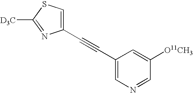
C1(C#CC2=CN=CC([O11CH3])=C2)=CSC([D3C])=N1
